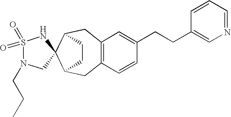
C12=C(C=CC(CCC3=CN=CC=C3)=C1)CC1CCC(C2)C12NS(=O)(=O)N(CCC)C2
